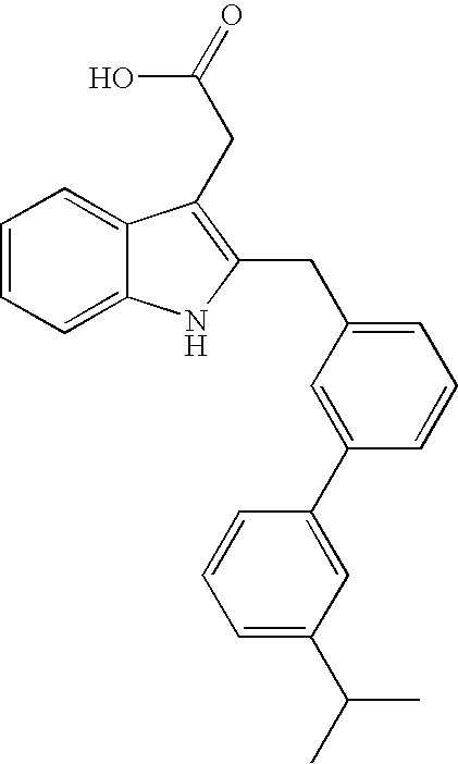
C1=CC=C2C(=C1)C(CC(=O)O)=C(CC1=CC=CC(C3=CC(C(C)C)=CC=C3)=C1)N2
